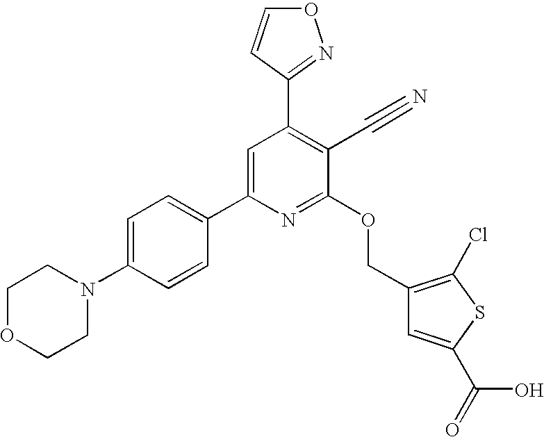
C1OCCN(C2=CC=C(C3=CC(C4=NOC=C4)=C(C#N)C(OCC4=C(Cl)SC(C(=O)O)=C4)=N3)C=C2)C1
